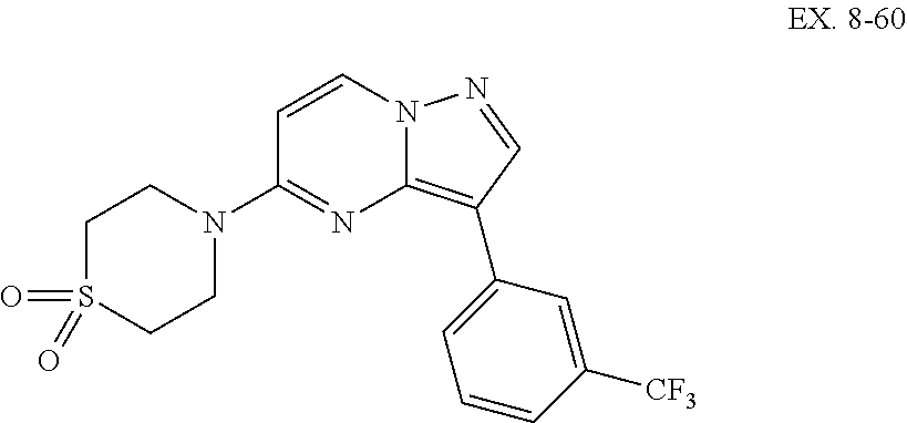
N1=C(N2CCS(=O)(=O)CC2)C=CN2C1=C(C1=CC=CC([CF3])=C1)C=N2
